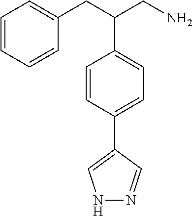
C1=CC=CC(CC(CN)C2=CC=C(C3=CNN=C3)C=C2)=C1
